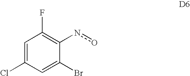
C1=C(Cl)C=C(Br)C(no)=C1F
